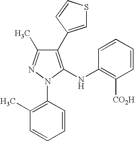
C1(C2=CSC=C2)=C(NC2=C([CO2H])C=CC=C2)N(C2=C(C)C=CC=C2)N=C1C
